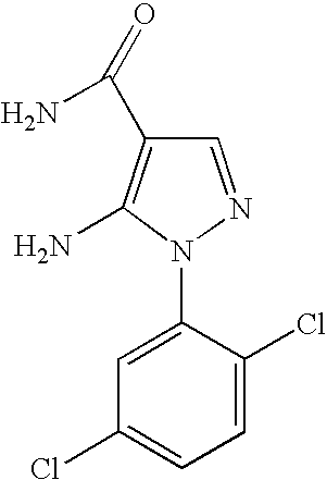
C1=NN(C2=CC(Cl)=CC=C2Cl)C(N)=C1C(=O)N
